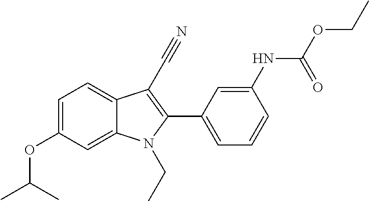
C1=C(OC(C)C)C=C2C(=C1)C(C#N)=C(C1=CC=CC(NC(OCC)=O)=C1)N2CC
